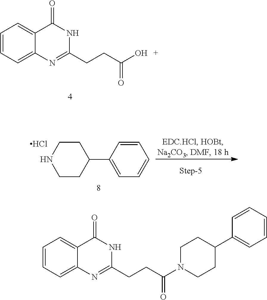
C1=CC=C2C(=C1)C(=O)NC(CCC(O)=O)=N2.C1=C(C2CCNCC2)C=CC=C1.Cl.C1=CC=C2C(=C1)C(=O)NC(CCC(N1CCC(C3=CC=CC=C3)CC1)=O)=N2
